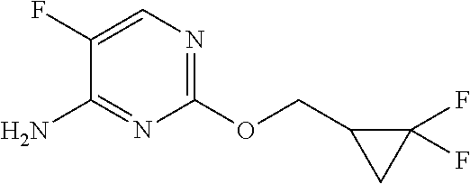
C1(OCC2CC2(F)F)=NC=C(F)C(N)=N1
